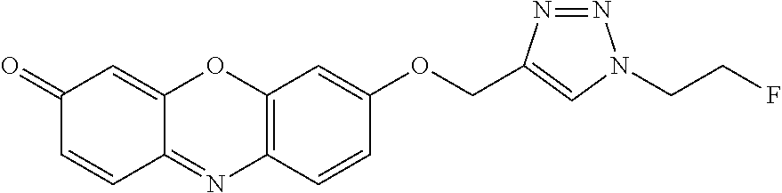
C12=C(C=CC(OCC3=CN(CCF)N=N3)=C1)N=C1C(=CC(=O)C=C1)O2
